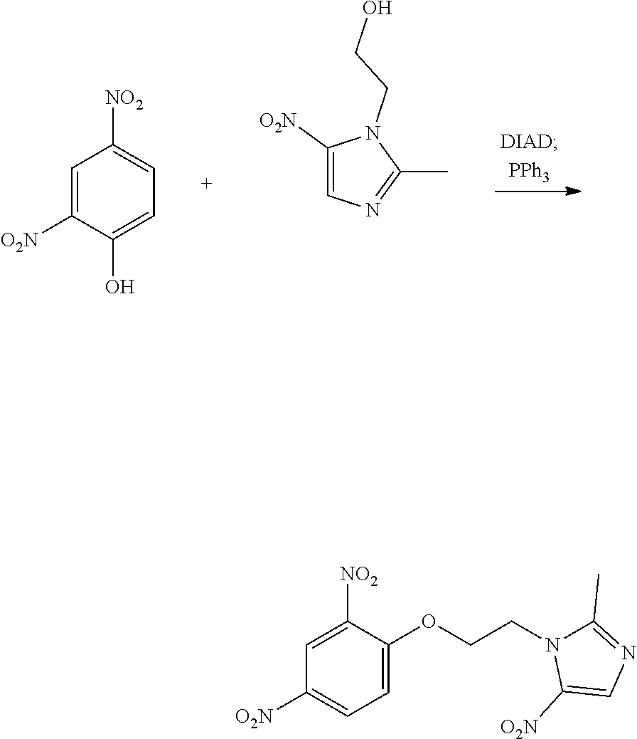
C1=C([O2N])C(O)=CC=C1[NO2].C1([O2N])=CN=C(C)N1CCO.C1=C(OCCN2C(C)=NC=C2[O2N])C([NO2])=CC([O2N])=C1
